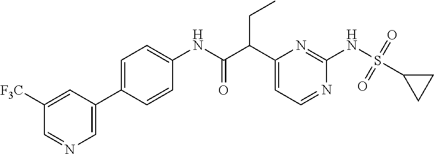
C1(NC(C(C2=CC=NC(NS(C3CC3)(=O)=O)=N2)CC)=O)=CC=C(C2=CN=CC([F3C])=C2)C=C1
